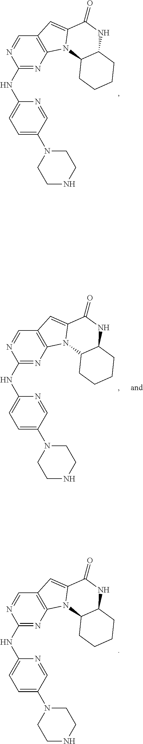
C1(NC2=CC=C(N3CCNCC3)C=N2)=NC2=C(C=N1)C=C1N2C2C(NC1=O)CCCC2.C1(NC2=CC=C(N3CCNCC3)C=N2)=NC2=C(C=N1)C=C1N2C2C(NC1=O)CCCC2.C1(NC2=CC=C(N3CCNCC3)C=N2)=NC2=C(C=N1)C=C1N2C2C(NC1=O)CCCC2
